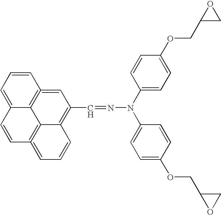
C12=CC=CC3=C1C1=C(=CC=CC1=C(C=NN(C1=CC=C(OCC4OC4)C=C1)C1=CC=C(OCC4CO4)C=C1)C=3)C=C2
